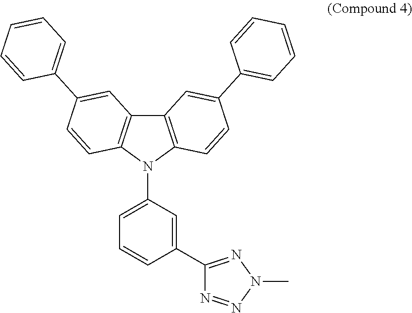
C12=C(N(C3=CC=CC(C4=NN(C)N=N4)=C3)C3=C1C=C(C1=CC=CC=C1)C=C3)C=CC(C1=CC=CC=C1)=C2
